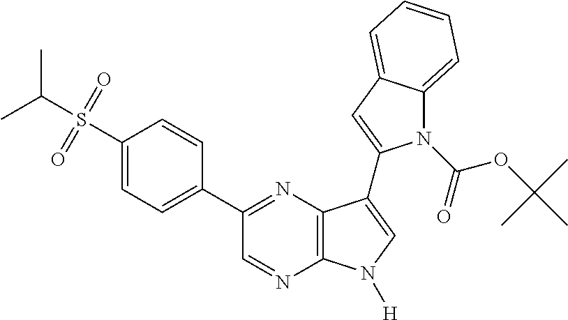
CC(S(=O)(=O)C1=CC=C(C2=NC3=C(N=C2)N([H])C=C3C2=CC3=CC=CC=C3N2C(=O)OC(C)(C)C)C=C1)C
